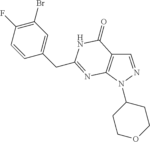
C1=NN(C2CCOCC2)C2=C1C(=O)NC(CC1=CC(Br)=C(F)C=C1)=N2
